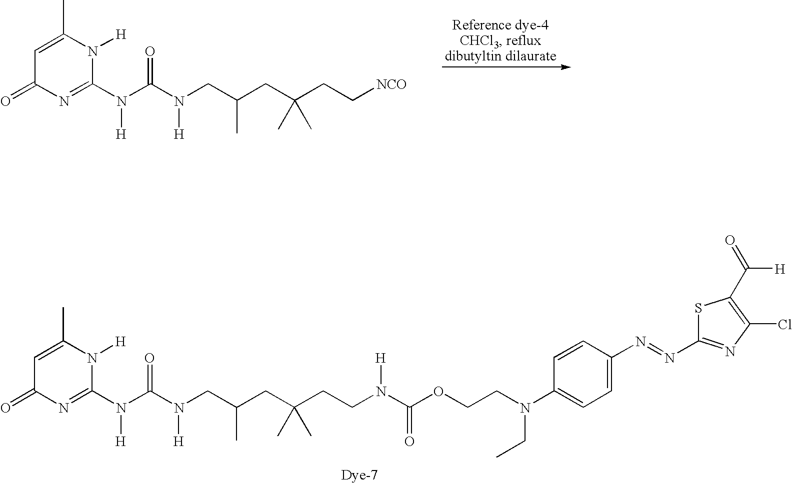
C1=C(C)N([H])C(N(C(N(CC(CC(CC[NCO])(C)C)C)[H])=O)[H])=NC1=O.C1=C(C)N([H])C(N(C(N(CC(CC(CCN(C(OCCN(C2=CC=C(N=NC3=NC(Cl)=C(C(=O)[H])S3)C=C2)CC)=O)[H])(C)C)C)[H])=O)[H])=NC1=O
